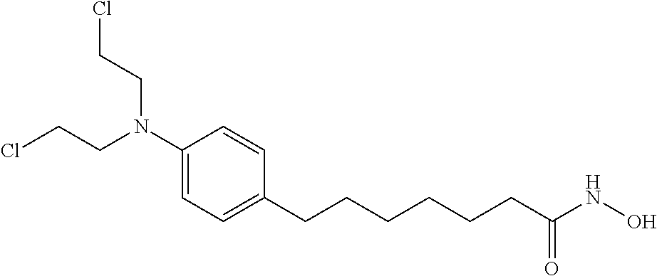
C1(CCCCCCC(NO)=O)=CC=C(N(CCCl)CCCl)C=C1
